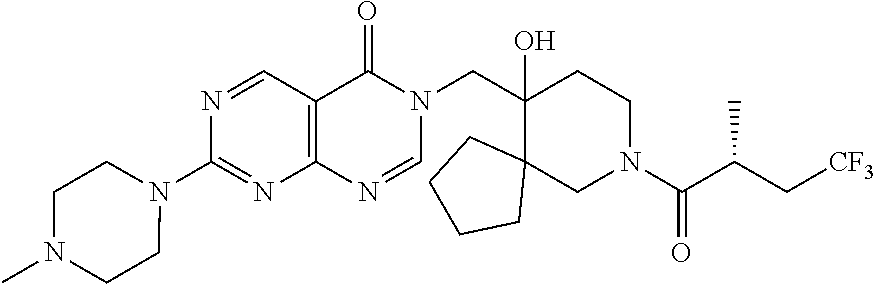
N1=CC2=C(N=C1N1CCN(C)CC1)N=CN(CC1(O)C3(CN(C(C(C[CF3])C)=O)CC1)CCCC3)C2=O
